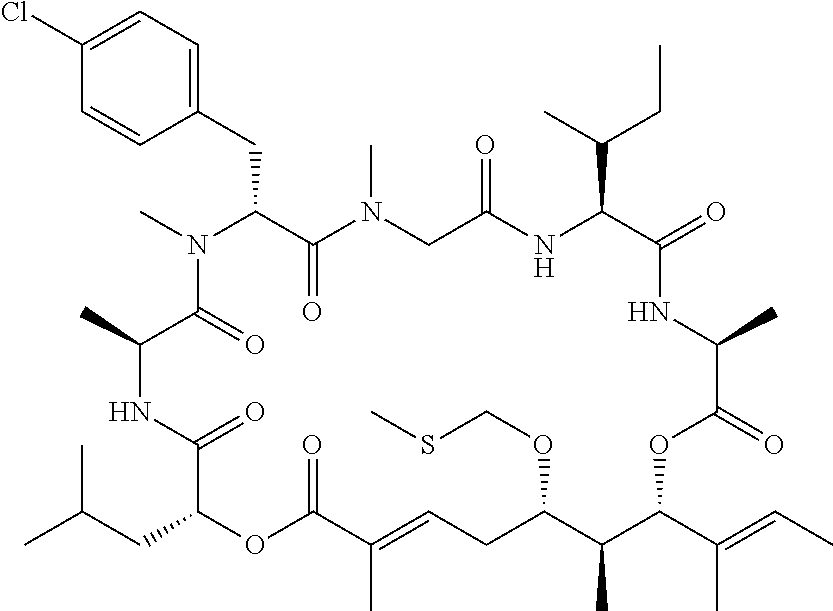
C1(Cl)=CC=C(CC2C(=O)N(C)CC(=O)NC(C(C)CC)C(=O)NC(C)C(=O)OC(C(=CC)C)C(C)C(OCSC)CC=C(C)C(=O)OC(CC(C)C)C(=O)NC(C)C(=O)N2C)C=C1
